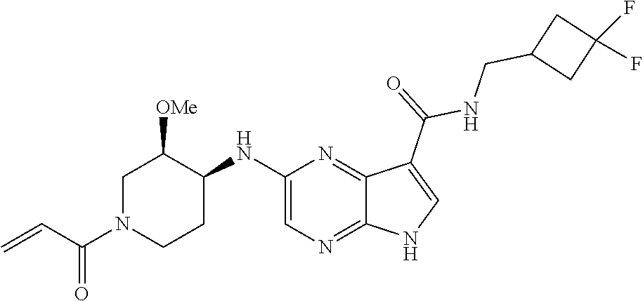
C1N(C(C=C)=O)CCC(NC2=CN=C3C(=N2)C(C(=O)NCC2CC(F)(F)C2)=CN3)C1[OMe]
